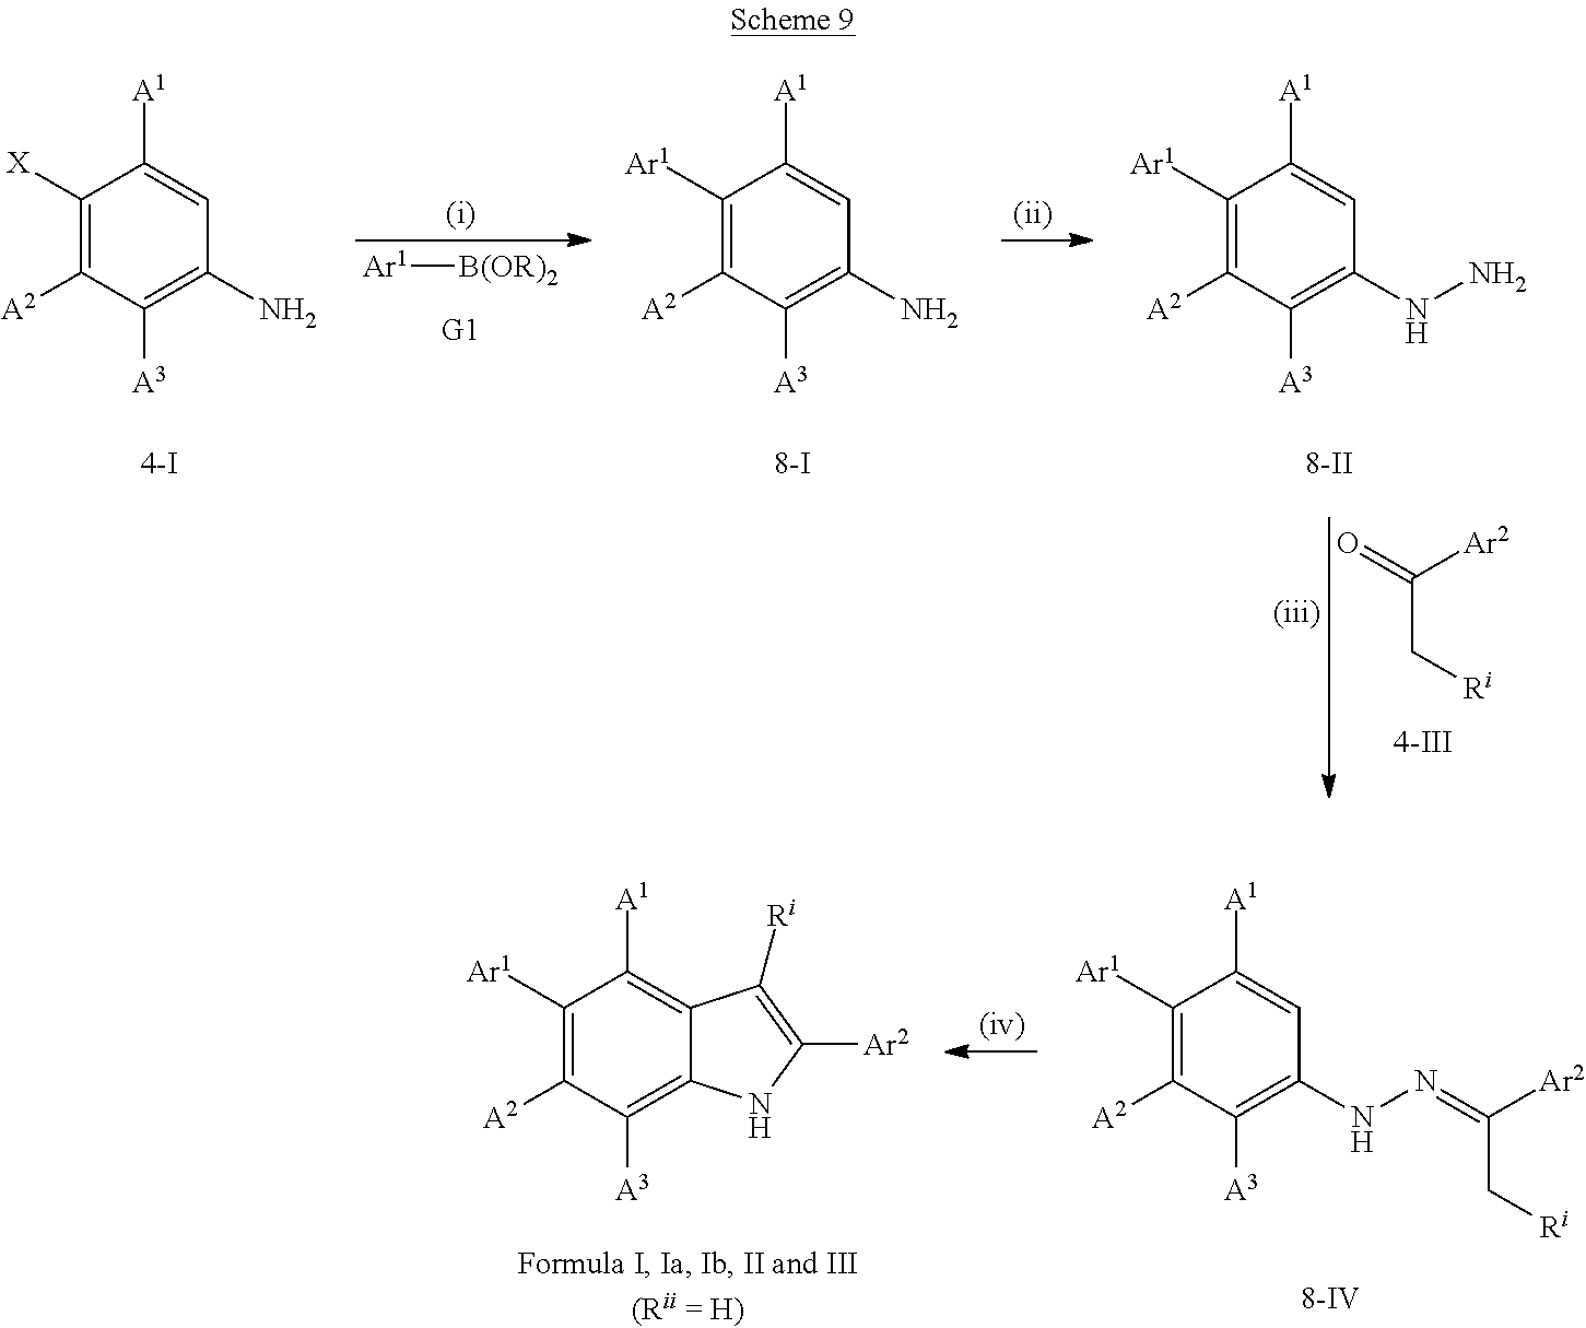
C1([X])=C([A2])C([A3])=C(N)C=C1[A1].[Ar1][B(OR)2].C1([Ar1])=C([A2])C([A3])=C(N)C=C1[A1].C1([Ar1])=C([A2])C([A3])=C(NN)C=C1[A1].C(C[Ri])(=O)[Ar2].C1([Ar1])=C([A2])C([A3])=C2C(=C1[A1])C([Ri])=C([Ar2])N2.C1([Ar1])=C([A2])C([A3])=C(NN=C([Ar2])C[Ri])C=C1[A1]
